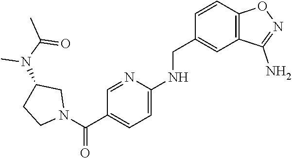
C1=C(NCC2=CC3=C(C=C2)ON=C3N)N=CC(C(N2CC(N(C(C)=O)C)CC2)=O)=C1
